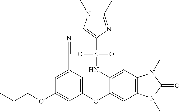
C(COC1=CC(OC2=CC3=C(C=C2NS(C2=CN(C)C(C)=N2)(=O)=O)N(C)C(=O)N3C)=CC(C#N)=C1)C
